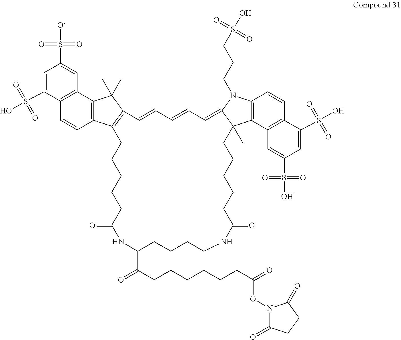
C1=C(S(=O)(=O)O)C2=C(C=C1S(=O)(=O)[O-])C1=C(C=C2)C2=C(C1(C)C)C=CC=CC=C1N(CCCS(=O)(=O)O)C3=C(C4=C(C=C3)C(S(=O)(=O)O)=CC(S(=O)(=O)O)=C4)C1(C)CCCCCC(=O)NCCCCC(C(CCCCCCC(=O)ON1C(=O)CCC1=O)=O)NC(=O)CCCCC2
